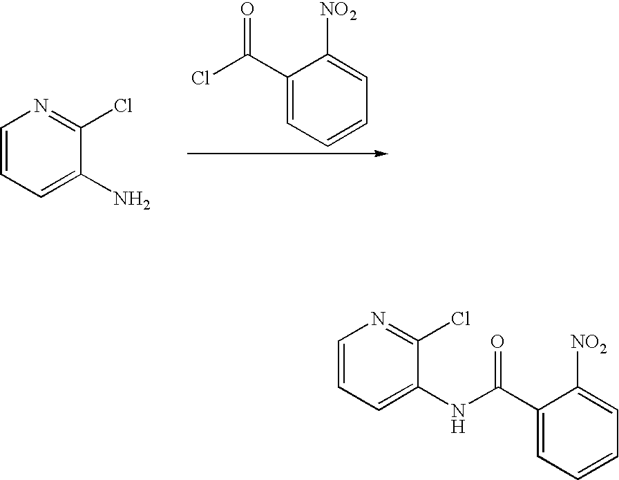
C1(C(NC2=CC=CN=C2Cl)=O)=CC=CC=C1[NO2].C1(C(Cl)=O)=CC=CC=C1[NO2].C1=CC=C(N)C(Cl)=N1
